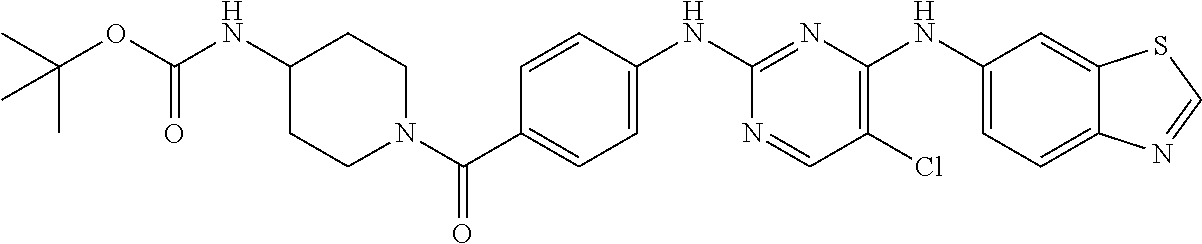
C1(NC2=C(Cl)C=NC(NC3=CC=C(C(N4CCC(NC(OC(C)(C)C)=O)CC4)=O)C=C3)=N2)=CC=C2C(=C1)SC=N2
